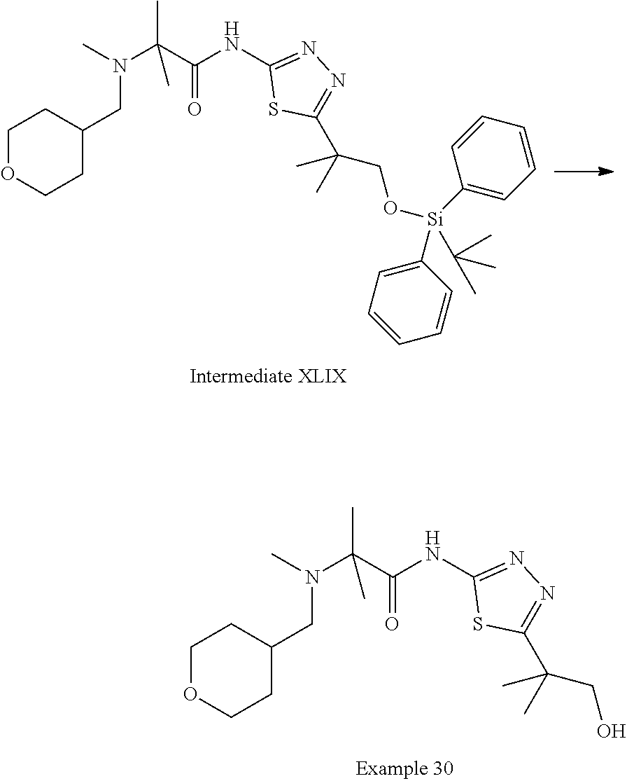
C1OCCC(CN(C(C(NC2=NN=C(C(C)(C)CO)S2)=O)(C)C)C)C1.C1OCCC(CN(C(C(NC2=NN=C(C(C)(C)CO[Si](C3=CC=CC=C3)(C3=CC=CC=C3)C(C)(C)C)S2)=O)(C)C)C)C1
